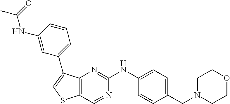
C1=C(NC2=NC3=C(C=N2)SC=C3C2=CC=CC(NC(C)=O)=C2)C=CC(CN2CCOCC2)=C1
